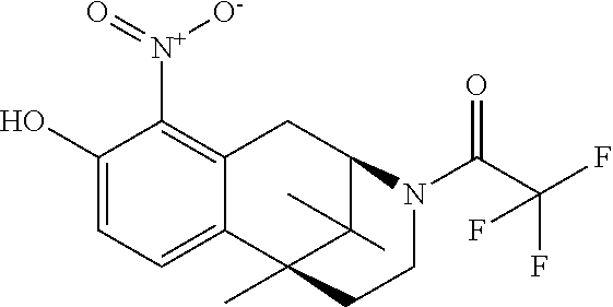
C1(O)=CC=C2C(=C1[N+]([O-])=O)CC1C(C)(C)C2(C)CCN1C(C(F)(F)F)=O
